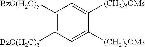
C1=C([(CH2)5OMs])C([(CH2)5OMs])=CC([BzO(H2C)5])=C1[BzO(H2C)5]
